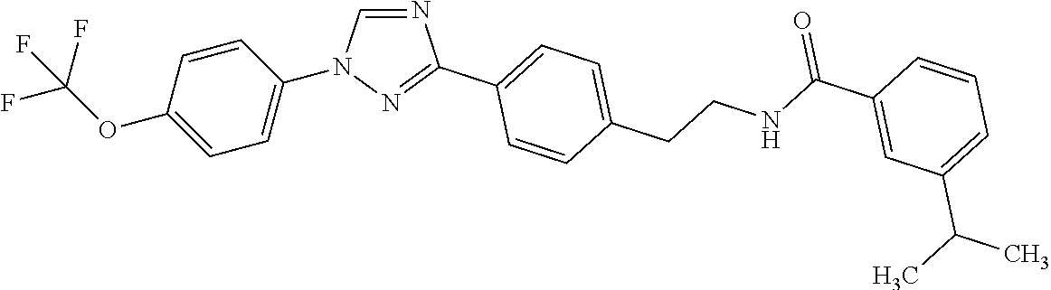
C1=C(OC(F)(F)F)C=CC(N2C=NC(C3=CC=C(CCNC(C4=CC(C(C)C)=CC=C4)=O)C=C3)=N2)=C1
